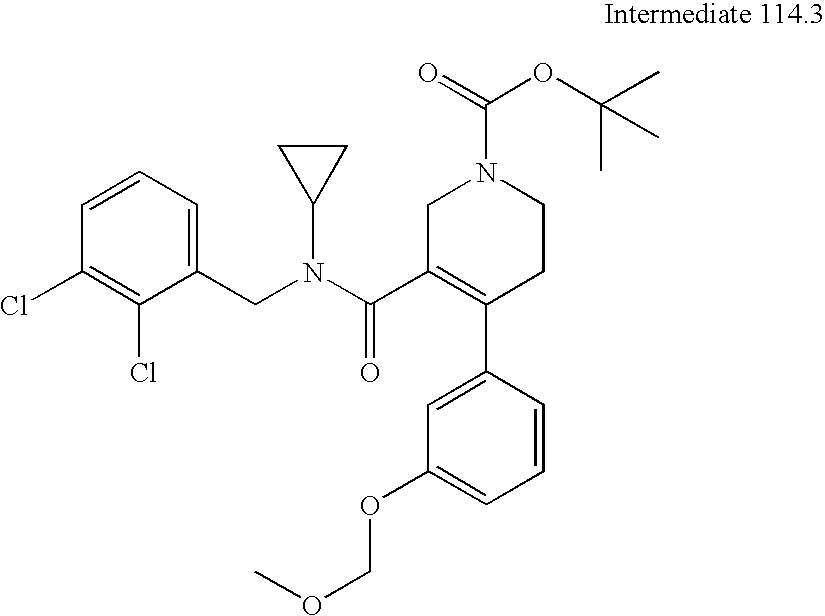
C1(CN(C2CC2)C(=O)C2=C(C3=CC(OCOC)=CC=C3)CCN(C(=O)OC(C)(C)C)C2)=CC=CC(Cl)=C1Cl
